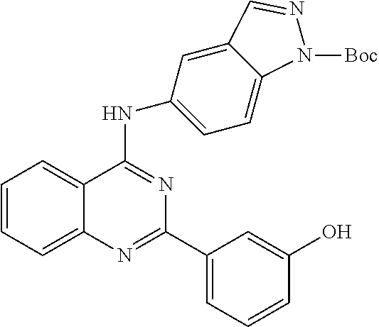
C1=CC=C2C(=C1)C(NC1=CC=C3C(=C1)C=NN3[Boc])=NC(C1=CC=CC(O)=C1)=N2
